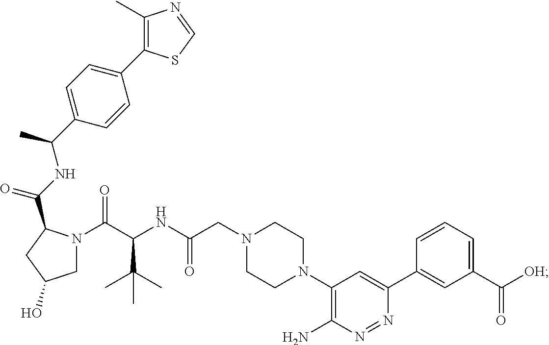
N1(CC(NC(C(N2CC(O)CC2C(NC(C2=CC=C(C3=C(C)N=CS3)C=C2)C)=O)=O)C(C)(C)C)=O)CCN(C2=C(N)N=NC(C3=CC(C(=O)[OH])=CC=C3)=C2)CC1
